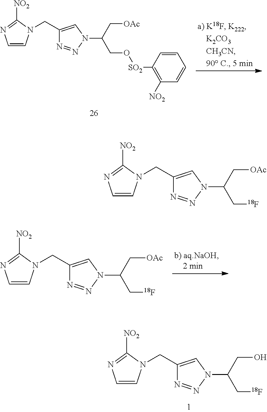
C1=CN(CC2=CN(C(C[OAc])C[18F])N=N2)C([NO2])=N1.C1=CN(CC2=CN(C(C[OAc])C[18F])N=N2)C([NO2])=N1.C1=CN(CC2=CN(C(CO)C[18F])N=N2)C([NO2])=N1.C1=CN(CC2=CN(C(C[OAc])CO[SO2]C3=C([NO2])C=CC=C3)N=N2)C([NO2])=N1
